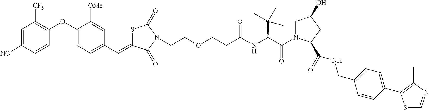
C1=C([NC])C=CC(OC2=CC=C(C=C3SC(=O)N(CCOCCC(=O)NC(C(C)(C)C)C(=O)N4CC(O)CC4C(NCC4=CC=C(C5=C(C)N=CS5)C=C4)=O)C3=O)C=C2[OMe])=C1[CF3]
